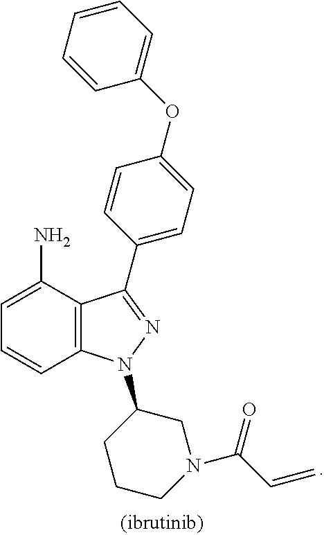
C12=C(C(N)=CC=C1)C(C1=CC=C(OC3=CC=CC=C3)C=C1)=NN2C1CCCN(C(C=C)=O)C1
